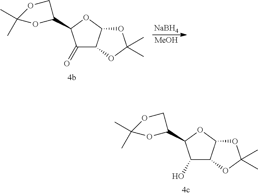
[NaBH4].[MeOH].O=C1C2C(OC1C1COC(C)(C)O1)OC(C)(C)O2.OC1C2C(OC1C1COC(C)(C)O1)OC(C)(C)O2
